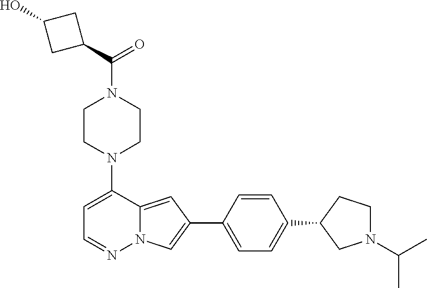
N1(C2=CC=NN3C2=CC(C2=CC=C(C4CN(C(C)C)CC4)C=C2)=C3)CCN(C(C2CC(O)C2)=O)CC1
